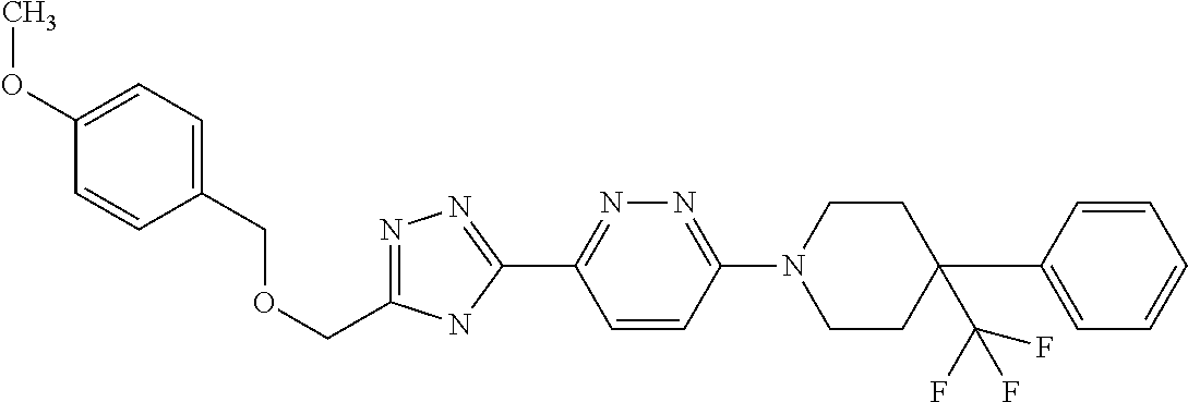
C1(COCC2=NN=C(C3=NN=C(N4CCC(C5=CC=CC=C5)(C(F)(F)F)CC4)C=C3)N2)=CC=C(OC)C=C1
